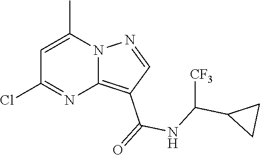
C12=C(C(=O)NC(C3CC3)[CF3])C=NN1C(C)=CC(Cl)=N2
